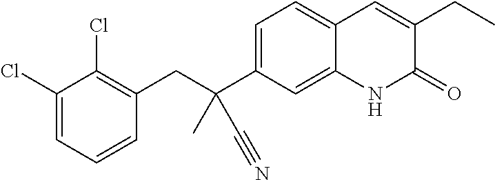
C(C1=C(Cl)C(Cl)=CC=C1)C(C1=CC=C2C(=C1)NC(=O)C(CC)=C2)(C)C#N
